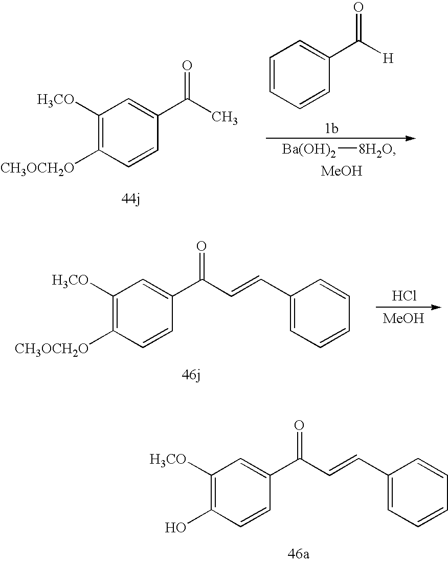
C1([H3CO])=C([CH3OCH2O])C=CC(C(=O)C=CC2=CC=CC=C2)=C1.Cl.[MeOH].C1([H3CO])=C(O)C=CC(C(=O)C=CC2=CC=CC=C2)=C1.C1=CC=CC(C(=O)[H])=C1.[Ba(OH)2][8H2O].C1([H3CO])=C([CH3OCH2O])C=CC(C(=O)C)=C1.[MeOH]
